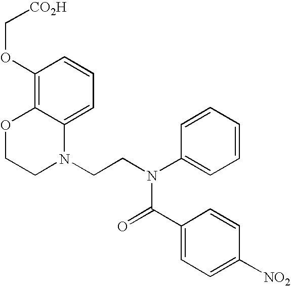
C1=C2C(=C(OC[CO2H])C=C1)OCCN2CCN(C1=CC=CC=C1)C(=O)C1=CC=C([NO2])C=C1
